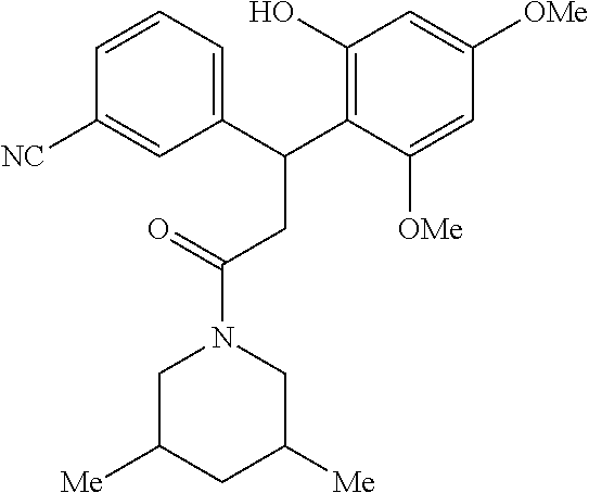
C1C([Me])CC([Me])CN1C(=O)CC(C1=C(O)C=C([OMe])C=C1[OMe])C1=CC=CC([NC])=C1
